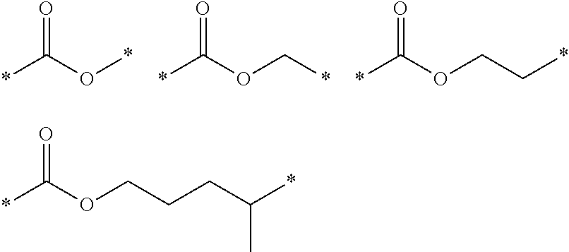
*C(O*)=O.*C(OC*)=O.*C(OCC*)=O.*C(OCCCC(C)*)=O
